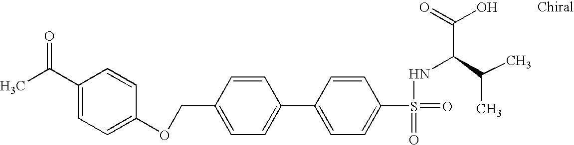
C1(C(C)=O)=CC=C(OCC2=CC=C(C3=CC=C(S(=O)(NC(C(O)=O)C(C)C)=O)C=C3)C=C2)C=C1
